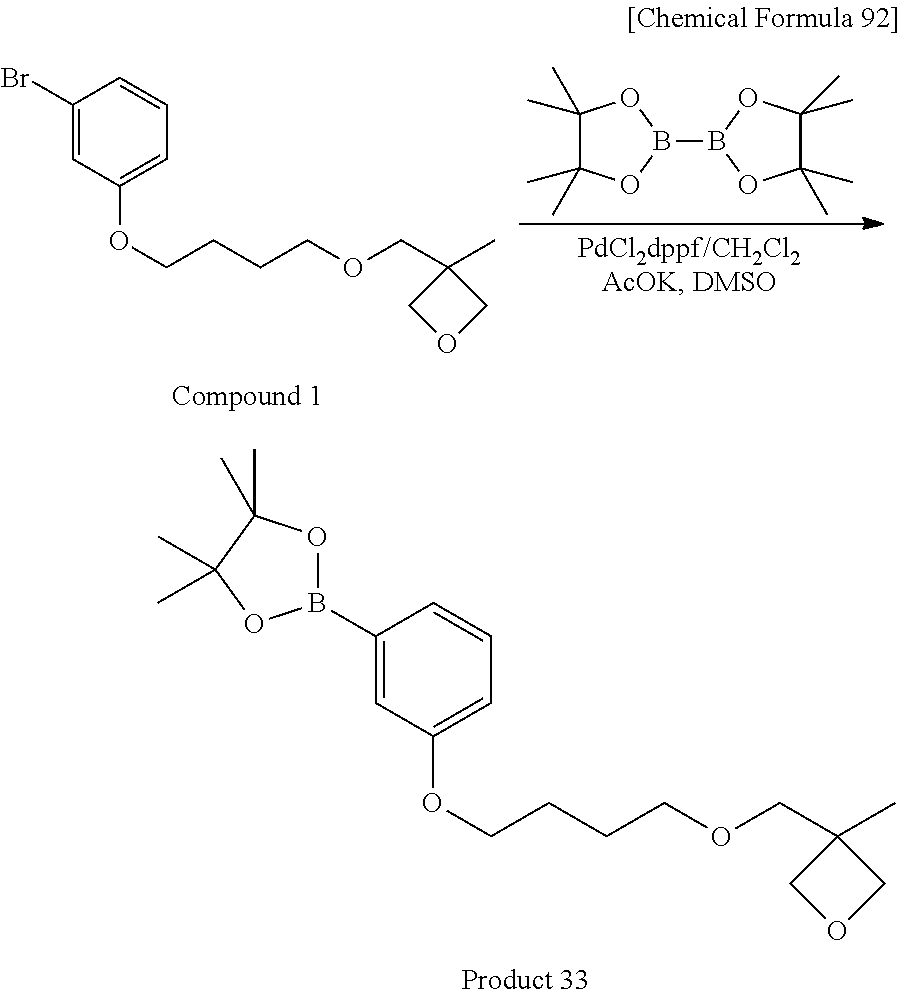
C1(B2OC(C)(C)C(C)(C)O2)=CC(OCCCCOCC2(C)COC2)=CC=C1.C1(C)(C)C(C)(C)OB(B2OC(C)(C)C(C)(C)O2)O1.C1(Br)=CC(OCCCCOCC2(C)COC2)=CC=C1
